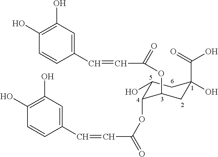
C1(C=CC(OC2C(O)CC(O)(C(=O)O)CC2OC(=O)C=CC2=CC(O)=C(O)C=C2)=O)=CC(O)=C(O)C=C1
